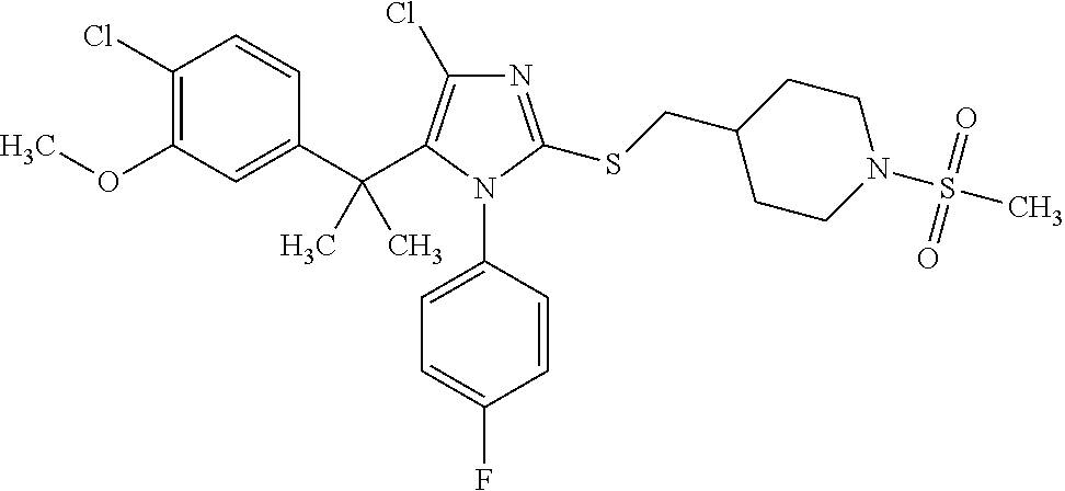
C1(C(C2=C(Cl)N=C(SCC3CCN(S(=O)(=O)C)CC3)N2C2=CC=C(F)C=C2)(C)C)=CC(OC)=C(Cl)C=C1
